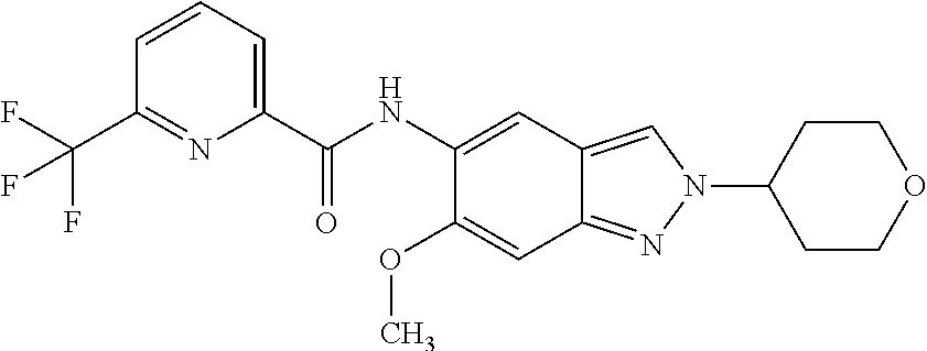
C1(NC(C2=CC=CC(C(F)(F)F)=N2)=O)=CC2=CN(C3CCOCC3)N=C2C=C1OC
